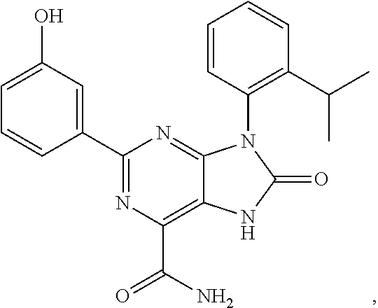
C1(C2=NC(C(N)=O)=C3C(=N2)N(C2=C(C(C)C)C=CC=C2)C(=O)N3)=CC(O)=CC=C1
